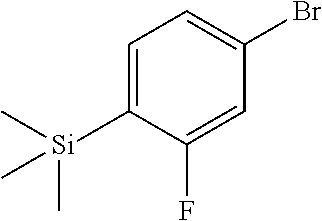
C1=C([Si](C)(C)C)C(F)=CC(Br)=C1
